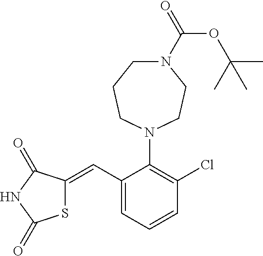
S1C(=CC2=CC=CC(Cl)=C2N2CCN(C(=O)OC(C)(C)C)CCC2)C(=O)NC1=O
